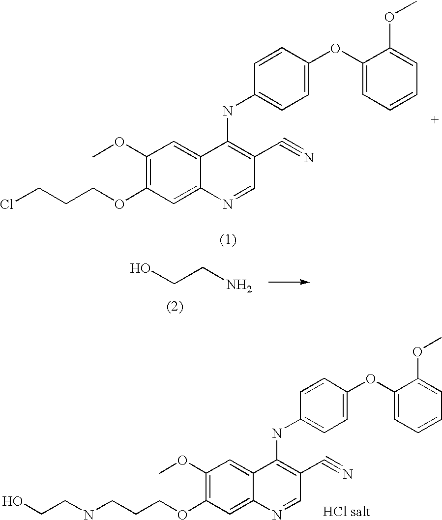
C1(OC)=C(OCCCCl)C=C2C(=C1)C(NC1=CC=C(OC3=CC=CC=C3OC)C=C1)=C(C#N)C=N2.OCCN.C1(OC)=C(OCCCNCCO)C=C2C(=C1)C(NC1=CC=C(OC3=CC=CC=C3OC)C=C1)=C(C#N)C=N2
